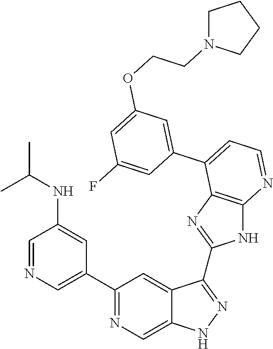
C1(C2=NC=C3C(=C2)C(C2=NC4=C(N2)N=CC=C4C2=CC(OCCN4CCCC4)=CC(F)=C2)=NN3)=CN=CC(NC(C)C)=C1
